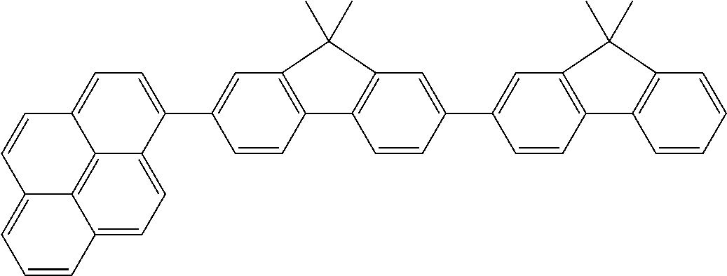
C12=C(C=C(C3=CC=C4C5=C6C(=CC=C35)C=CC=C6C=C4)C=C1)C(C)(C)C1=C2C=CC(C2=CC3=C(C=C2)C2=C(C=CC=C2)C3(C)C)=C1
